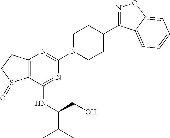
C12=C(C(NC(CO)C(C)C)=NC(N3CCC(C4=NOC5=CC=CC=C45)CC3)=N1)S(=O)CC2
